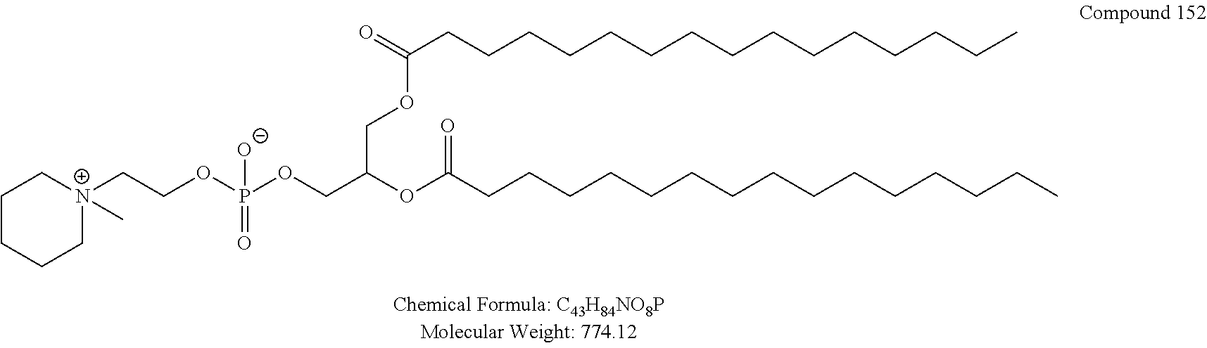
C1CCC[N+](CCOP(OCC(OC(CCCCCCCCCCCCCCC)=O)COC(CCCCCCCCCCCCCCC)=O)(=O)[O-])(C)C1
